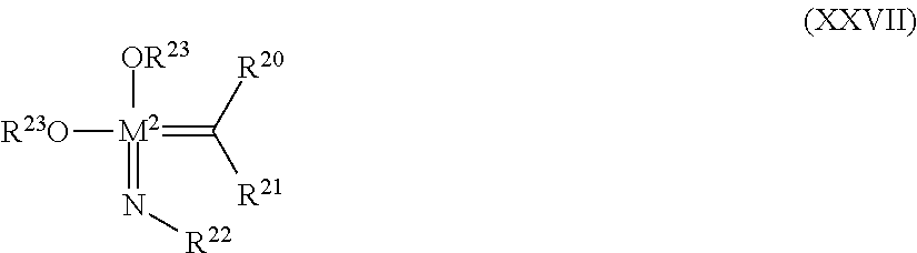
[M2](=C([R21])[R20])([R23O])([OR23])=N[R22]
